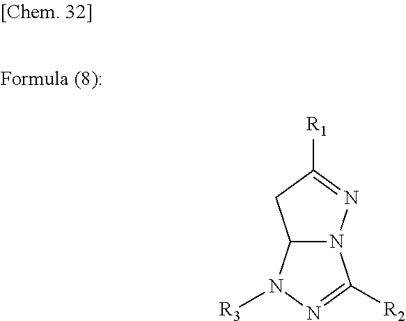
N12C(N([R3])N=C1[R2])CC([R1])=N2
